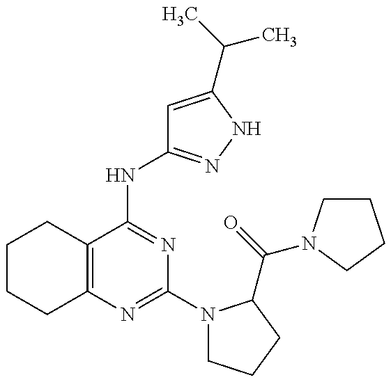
C12=C(C(NC3=NNC(C(C)C)=C3)=NC(N3CCCC3C(=O)N3CCCC3)=N1)CCCC2
